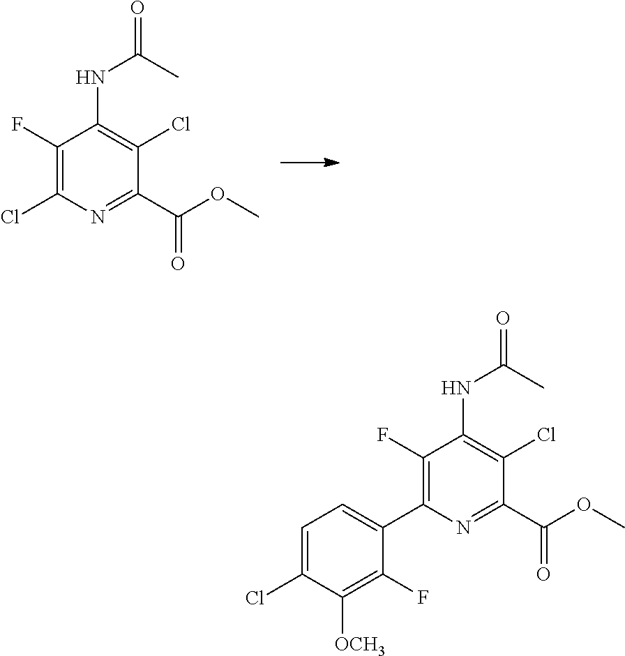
C1(F)=C(Cl)N=C(C(OC)=O)C(Cl)=C1NC(C)=O.C1(F)=C(C2=CC=C(Cl)C([OCH3])=C2F)N=C(C(OC)=O)C(Cl)=C1NC(=O)C
